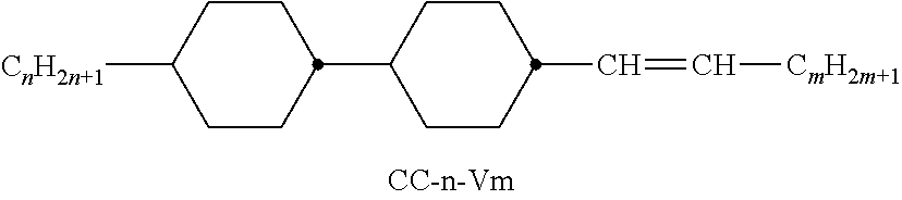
C1CC([CnH2n+1])CCC1C1CCC(C=C[CmH2m+1])CC1
